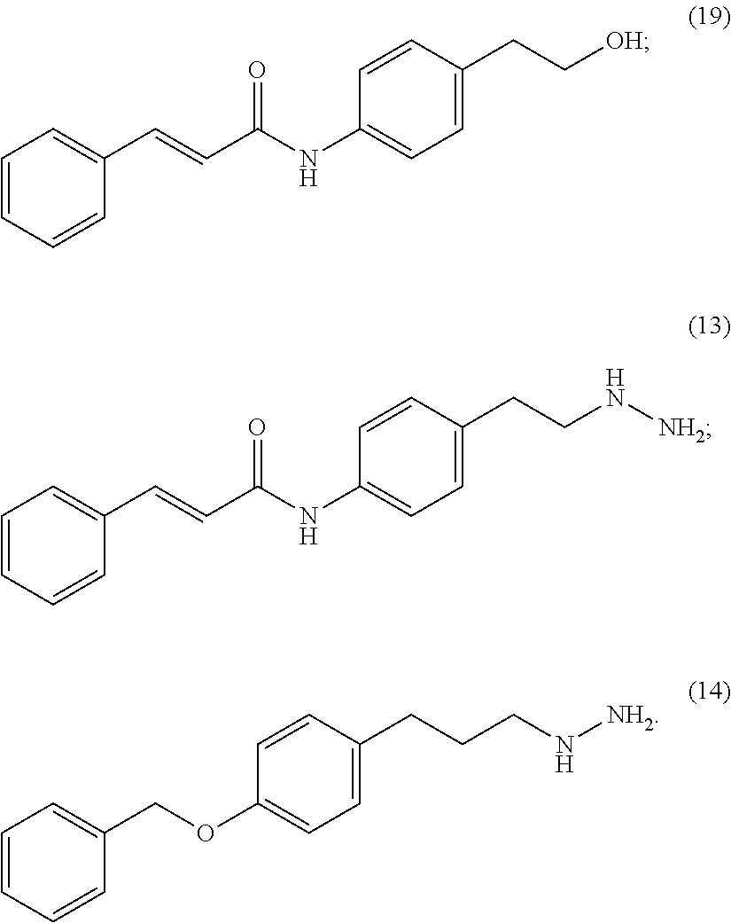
C(=CC1=CC=CC=C1)C(NC1=CC=C(CC[OH])C=C1)=O.C(=CC1=CC=CC=C1)C(NC1=CC=C(CCN[NH2])C=C1)=O.C1=CC=CC(COC2=CC=C(CCCN[NH2])C=C2)=C1
